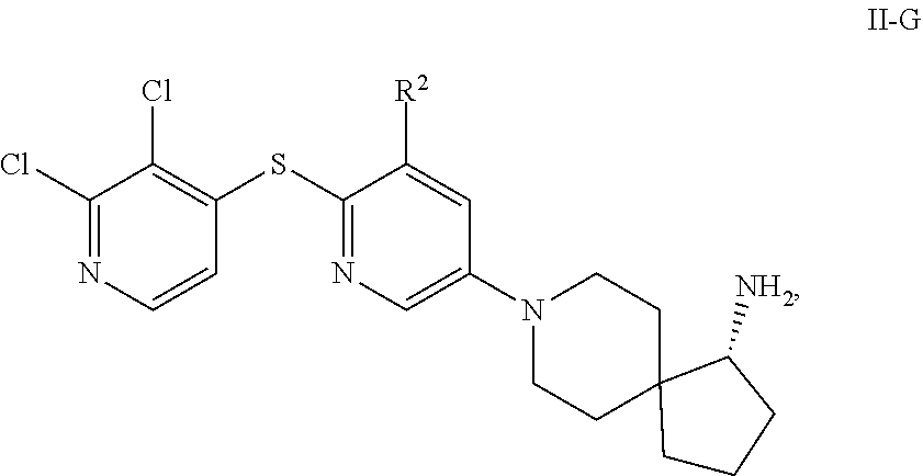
C1(Cl)=NC=CC(SC2=NC=C(N3CCC4(CC3)CCCC4[NH2])C=C2[R2])=C1Cl
